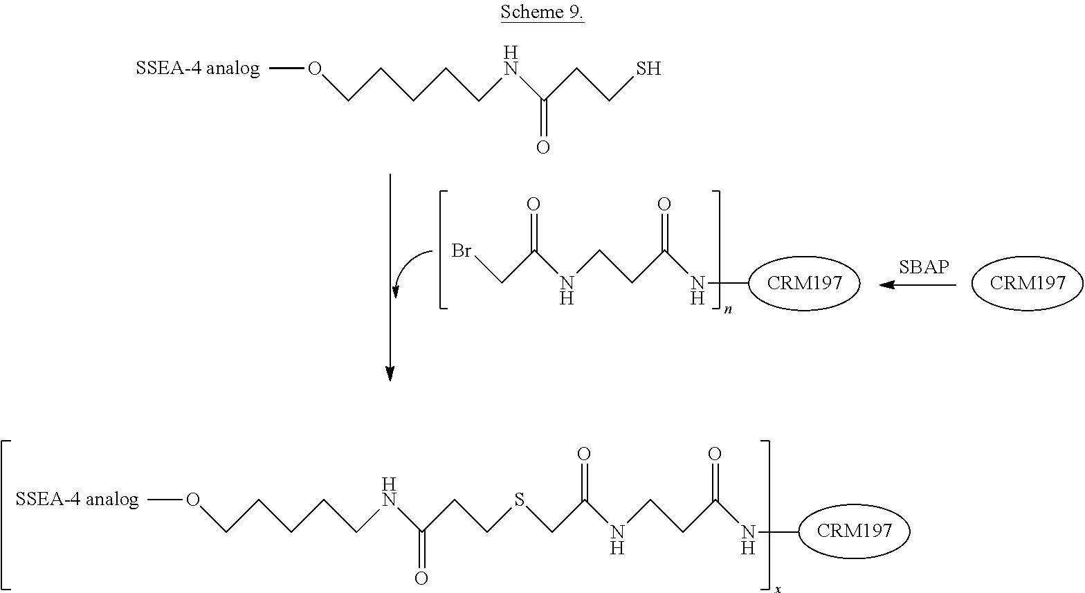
O(CCCCCNC(CCS)=O)C.O=C(CBr)NCCC(=O)NC.O(CCCCCNC(CCSCC(=O)NCCC(=O)NC)=O)C
